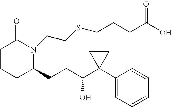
C1CCC(CCC(O)C2(C3=CC=CC=C3)CC2)N(CCSCCCC(O)=O)C1=O
